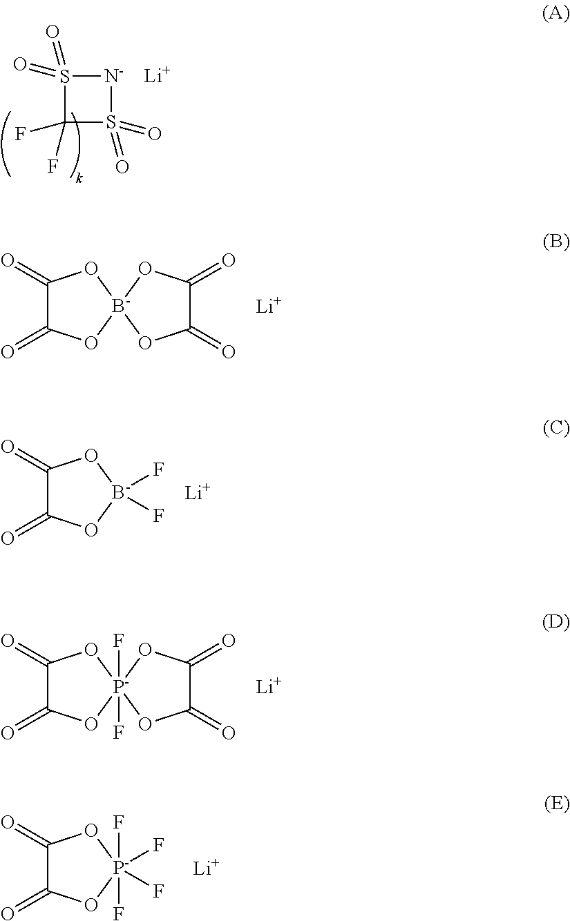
C1(=O)C(=O)O[B-]2(O1)OC(=O)C(=O)O2.[Li].C1(F)(F)S(=O)(=O)[N-]S1(=O)=O.[Li].C1(=O)C(=O)O[B-](F)(F)O1.[Li].C1(=O)C(=O)O[P-]2(F)(F)(O1)OC(=O)C(=O)O2.[Li].C1(=O)C(=O)O[P-](F)(F)(F)(F)O1.[Li]
